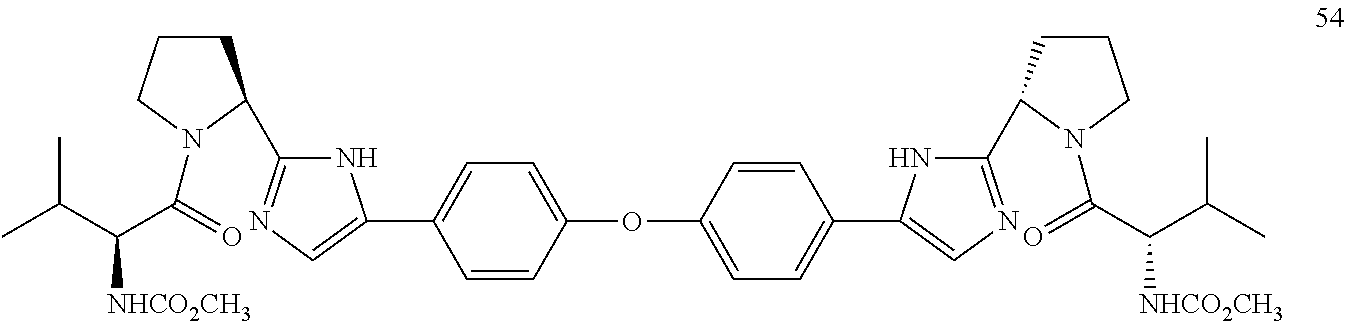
C1=C(OC2=CC=C(C3=CN=C(C4CCCN4C(=O)C(C(C)C)[NHCO2CH3])N3)C=C2)C=CC(C2=CN=C(C3CCCN3C(=O)C(C(C)C)[NHCO2CH3])N2)=C1
